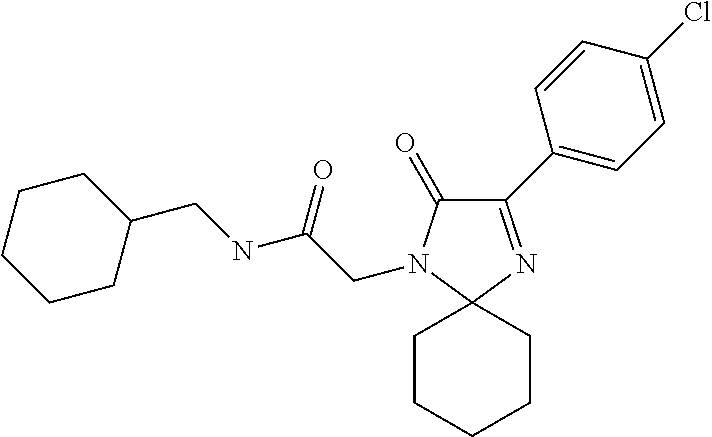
C1(C2=CC=C(Cl)C=C2)=NC2(N(CC(=O)NCC3CCCCC3)C1=O)CCCCC2
